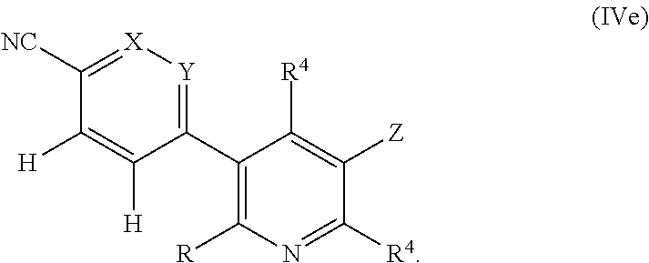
C1(C2=C([R])N=C([R4])C([Z])=C2[R4])=[Y][X]=C([NC])C([H])=C1[H]
